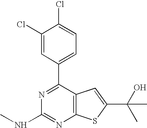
C1(Cl)=CC(C2=NC(NC)=NC3=C2C=C(C(C)(O)C)S3)=CC=C1Cl
